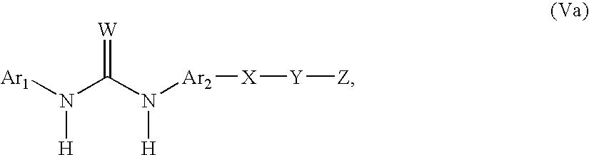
[Ar1]N(C(N([Ar2][X][Y][Z])[H])=[W])[H]
